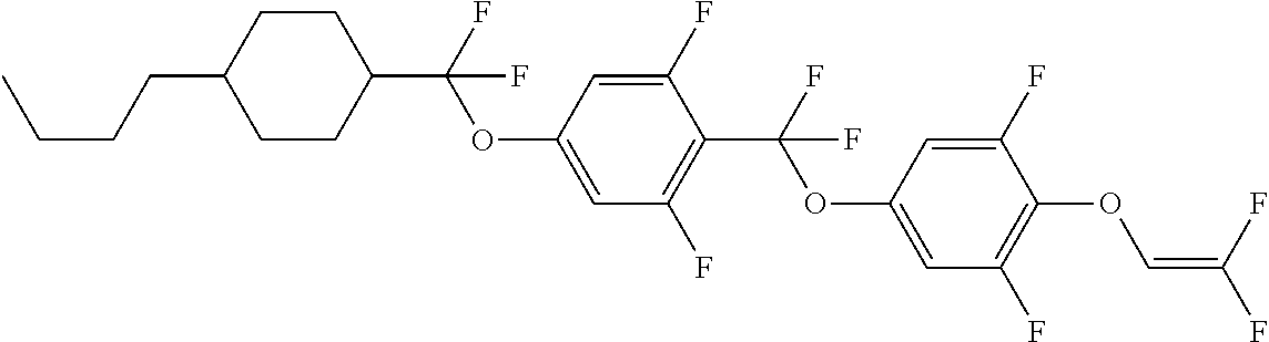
C1CC(C(F)(OC2=CC(F)=C(C(F)(OC3=CC(F)=C(OC=C(F)F)C(F)=C3)F)C(F)=C2)F)CCC1CCCC
